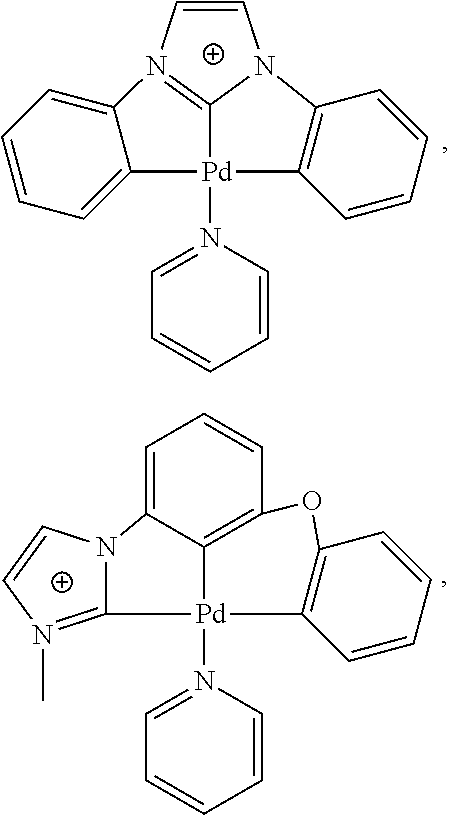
C1=CN([Pd]23C4=N(C=CN4C4=C2C=CC=C4)C2=CC=CC=C32)=CC=C1.C1=CN([Pd]23C4=C(C=CC=C4N4C2=N(C)C=C4)OC2=C3C=CC=C2)=CC=C1
